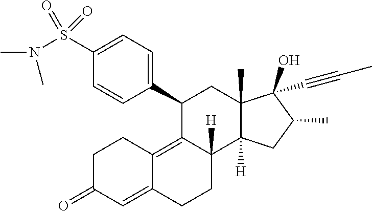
CN(C)S(C1=CC=C(C2C3=C4C(=CC(=O)CC4)CCC3([H])C3([H])C(C)(C2)C(O)(C#CC)C(C)C3)C=C1)(=O)=O
